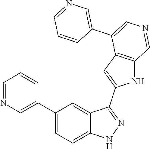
C1(C2=CN=CC=C2)=CC=C2C(=C1)C(C1=CC3=C(N1)C=NC=C3C1=CN=CC=C1)=NN2
